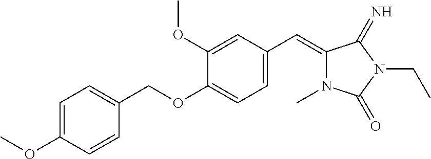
O(C1=CC(C=C2N(C)C(=O)N(CC)C2=N)=CC=C1OCC1=CC=C(OC)C=C1)C
